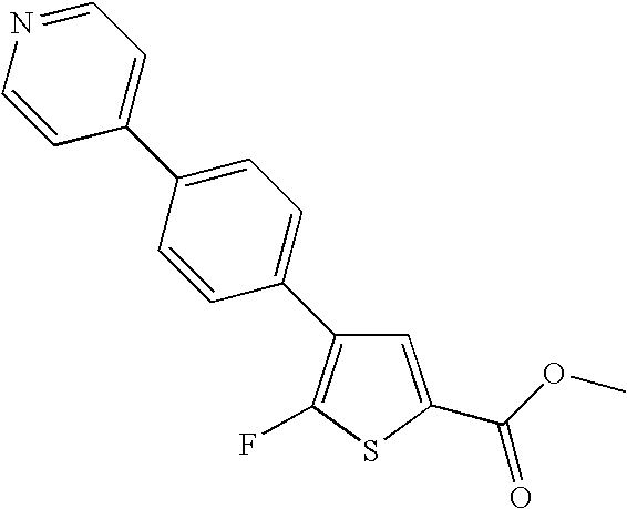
C1=C(C(OC)=O)SC(F)=C1C1=CC=C(C2=CC=NC=C2)C=C1
